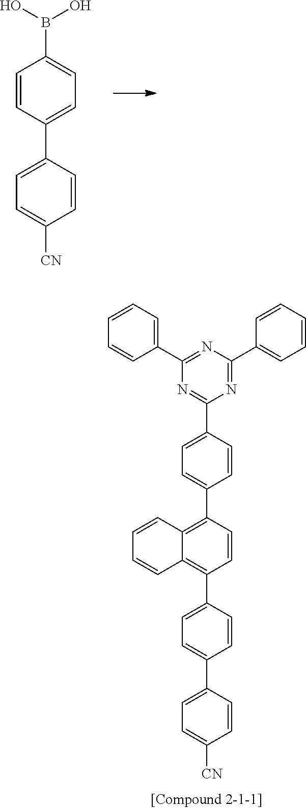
C1=CC(C2=CC=C([CN])C=C2)=CC=C1B(O)O.N1=C(C2=CC=CC=C2)N=C(C2=CC=CC=C2)N=C1C1=CC=C(C2=C3C(=C(C4=CC=C(C5=CC=C([CN])C=C5)C=C4)C=C2)C=CC=C3)C=C1
